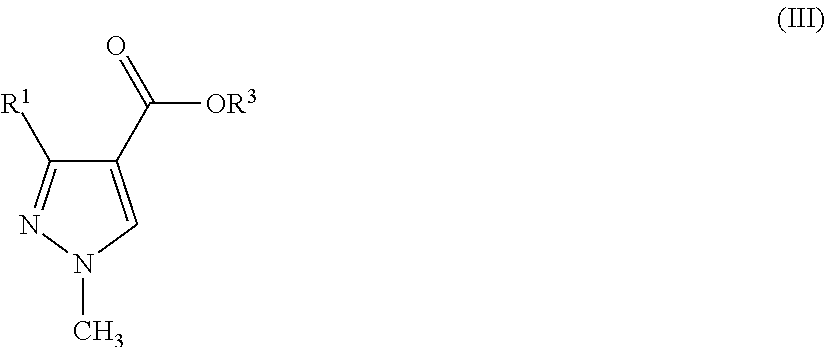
C1(C(=O)[OR3])=CN(C)N=C1[R1]
